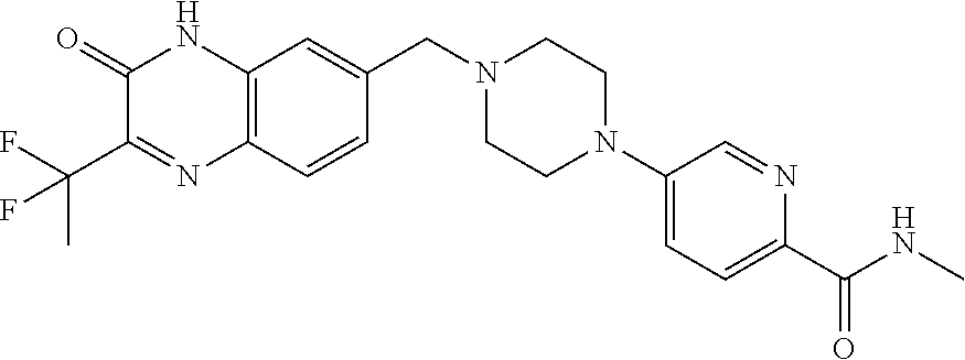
C12=C(C=CC(CN3CCN(C4=CC=C(C(NC)=O)N=C4)CC3)=C1)N=C(C(F)(C)F)C(=O)N2
